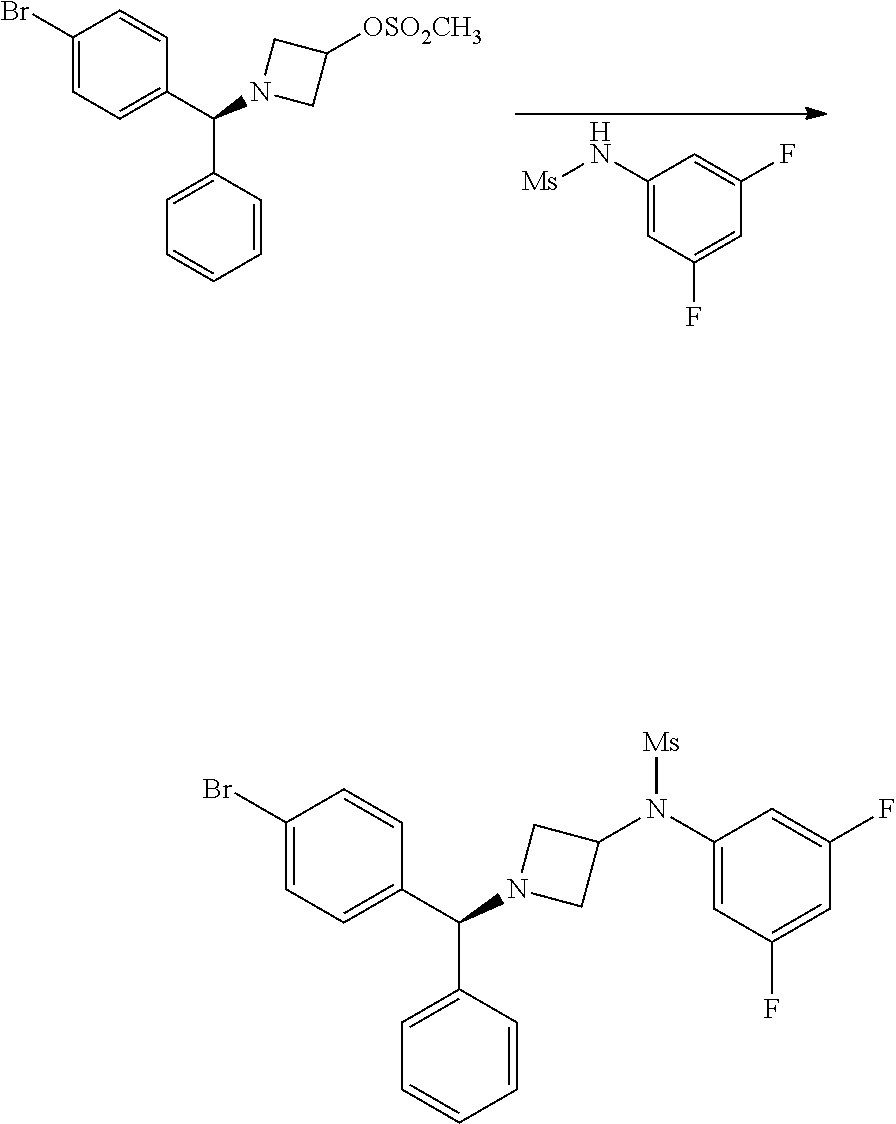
C1(N[Ms])=CC(F)=CC(F)=C1.C1=C(Br)C=CC(C(N2CC([OSO2CH3])C2)C2=CC=CC=C2)=C1.C1=C(Br)C=CC(C(N2CC(N(C3=CC(F)=CC(F)=C3)[Ms])C2)C2=CC=CC=C2)=C1
